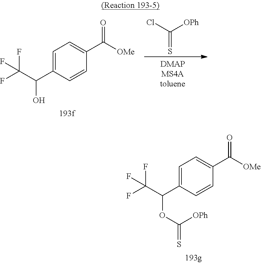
C1=C(C(C(F)(F)F)OC([OPh])=S)C=CC(C([OMe])=O)=C1.C1=C(C(C(F)(F)F)O)C=CC(C([OMe])=O)=C1.ClC([OPh])=S
